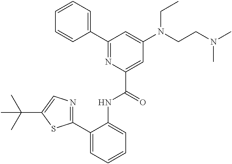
C1=CC=C(C2=NC(C(=O)NC3=CC=CC=C3C3=NC=C(C(C)(C)C)S3)=CC(N(CCN(C)C)CC)=C2)C=C1
